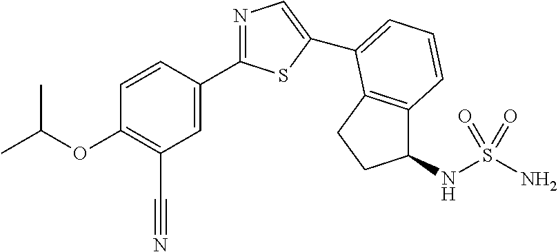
C1=CC(C2=NC=C(C3=CC=CC4=C3CCC4NS(N)(=O)=O)S2)=CC(C#N)=C1OC(C)C
